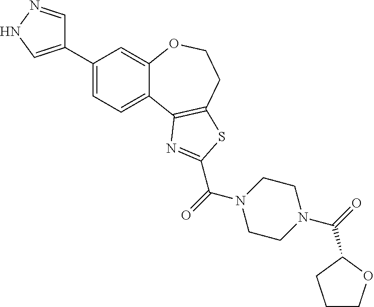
C1(C2=CNN=C2)=CC=C2C(=C1)OCCC1=C2N=C(C(=O)N2CCN(C(=O)C3OCCC3)CC2)S1
